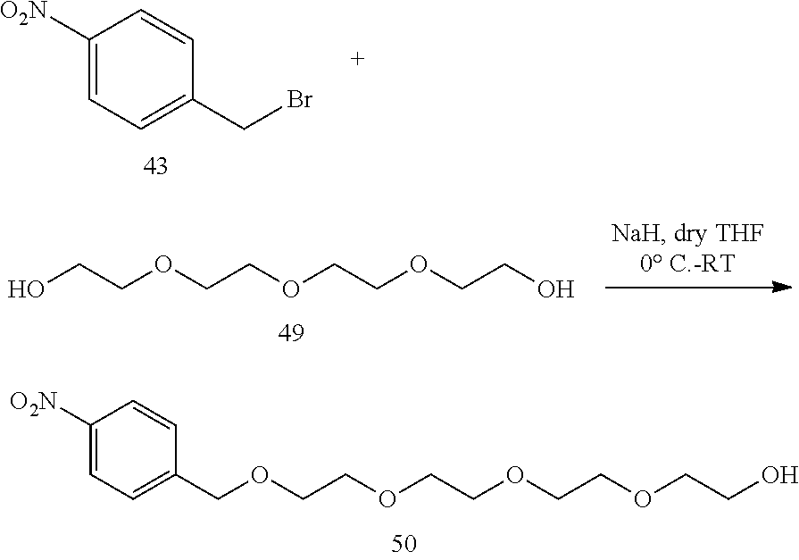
C1([O2N])=CC=C(CBr)C=C1.OCCOCCOCCOCCO.C1([O2N])=CC=C(COCCOCCOCCOCCO)C=C1
